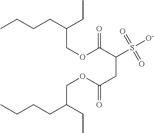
O=C(C(S([O-])(=O)=O)CC(OCC(CCCC)CC)=O)OCC(CCCC)CC
